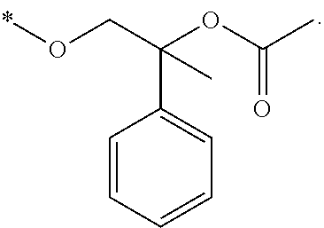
O(CC(OC(C)=O)(C1=CC=CC=C1)C)*
